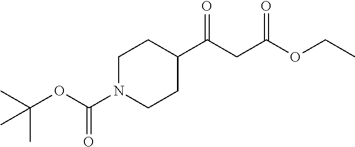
C1N(C(OC(C)(C)C)=O)CCC(C(CC(OCC)=O)=O)C1
